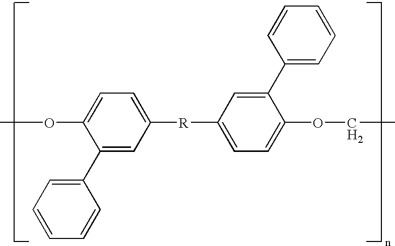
C1(C2=CC=CC=C2)=CC([R]C2=CC=C(OCC)C(C3=CC=CC=C3)=C2)=CC=C1OC
